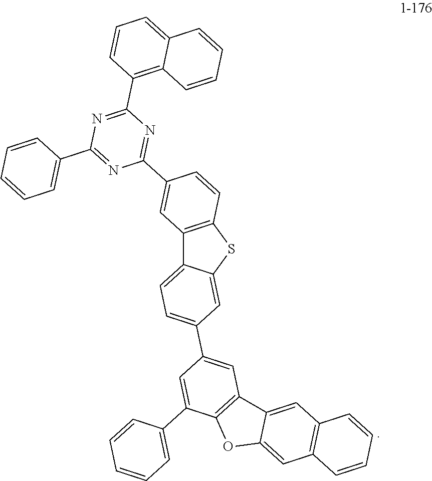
C12=C(SC3=CC(C4=CC5=C(C(C6=CC=CC=C6)=C4)OC4=CC6=C(C=C54)C=CC=C6)=CC=C13)C=CC(C1=NC(C3=C4C(=CC=C3)C=CC=C4)=NC(C3=CC=CC=C3)=N1)=C2
